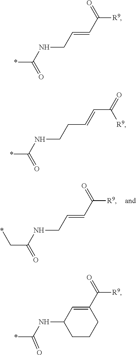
C(C(NCC=CC([R9])=O)=O)*.*C(NCC=CC([R9])=O)=O.*C(NCCC=CC(=O)[R9])=O.C1(C(=O)[R9])=CC(NC(*)=O)CCC1
